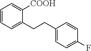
C1=CC=C(CCC2=CC=C(F)C=C2)C([COOH])=C1
